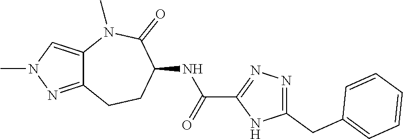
C12=NN(C)C=C1N(C)C(=O)C(NC(C1=NN=C(CC3=CC=CC=C3)N1)=O)CC2
